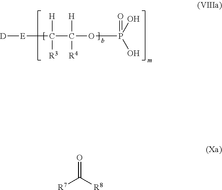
[D][E]C(C(OP(O)(O)=O)([H])[R4])([H])[R3].[R7]C([R8])=O
